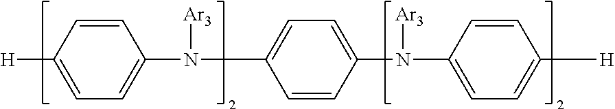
C1=CC(N(C2=CC=C(N(C3=CC=C([H])C=C3)[Ar3])C=C2)[Ar3])=CC=C1[H]
